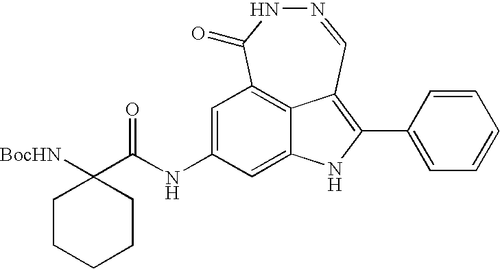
C12=CC(NC(C3([BocHN])CCCCC3)=O)=CC3=C1C(=C(C1=CC=CC=C1)N2)C=NNC3=O
